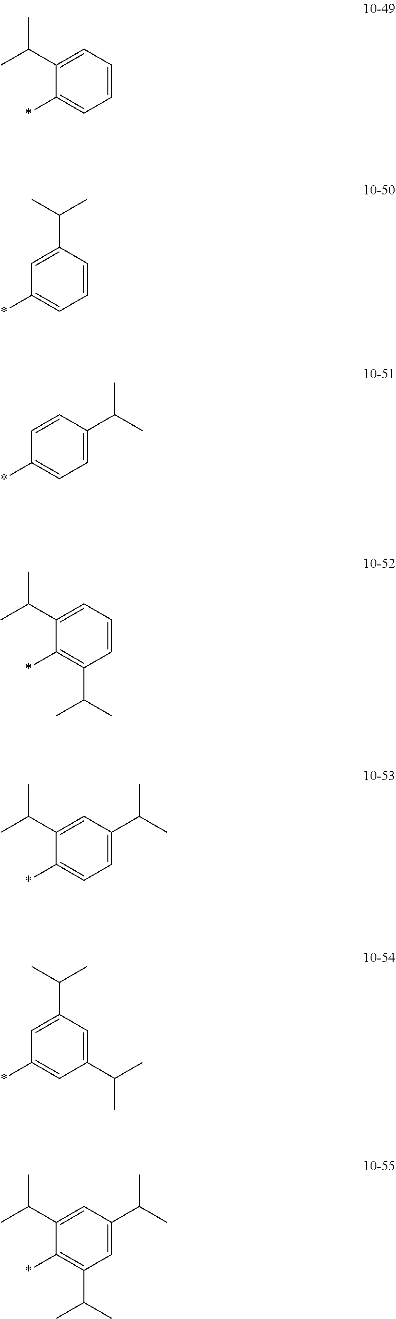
C1(C(C)C)=CC=CC=C1*.C1=C(C(C)C)C=CC=C1*.C1=CC(C(C)C)=CC=C1*.C1(C(C)C)=CC=CC(C(C)C)=C1*.C1(C(C)C)=CC(C(C)C)=CC=C1*.C1=C(C(C)C)C=C(C(C)C)C=C1*.C1(C(C)C)=CC(C(C)C)=CC(C(C)C)=C1*
